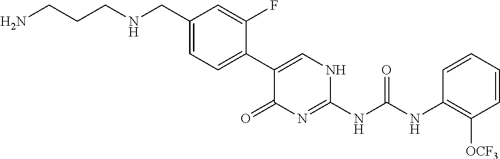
C1(C2=CC=C(CNCCCN)C=C2F)=CNC(NC(NC2=C([OCF3])C=CC=C2)=O)=NC1=O
